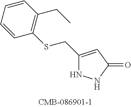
C1(CSC2=C(CC)C=CC=C2)=CC(=O)NN1
